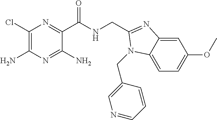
C1(Cl)=C(N)N=C(N)C(C(NCC2=NC3=CC(OC)=CC=C3N2CC2=CN=CC=C2)=O)=N1
